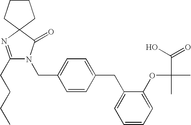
C1CCC2(C1)N=C(CCCC)N(CC1=CC=C(CC3=CC=CC=C3OC(C)(C(=O)O)C)C=C1)C2=O
